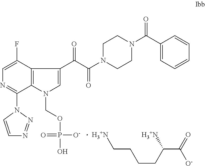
C1=C(F)C2=C(C(N3C=CN=N3)=N1)N(COP(O)([O-])=O)C=C2C(=O)C(N1CCN(C(C2=CC=CC=C2)=O)CC1)=O.[H3+N]C(C([O-])=O)CCCC[H3+N]
